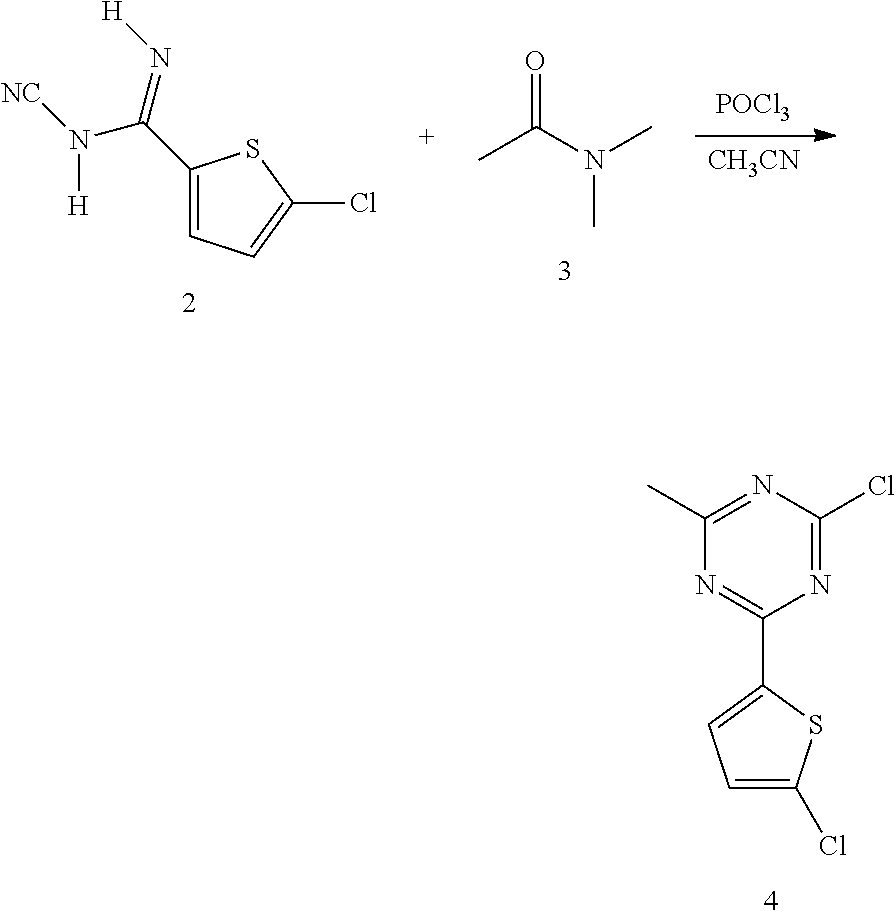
CC(N(C)C)=O.[CH3CN].[POCl3].C1(C(=N[H])N([NC])[H])=CC=C(Cl)S1.N1=C(C2=CC=C(Cl)S2)N=C(Cl)N=C1C
